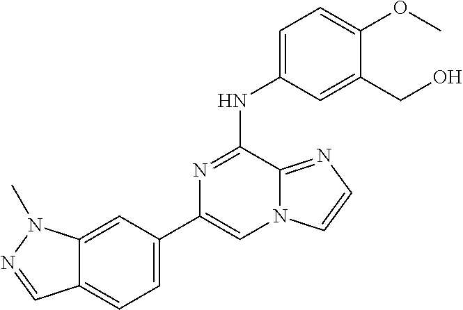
C12=CC(C3=CN4C(=NC=C4)C(NC4=CC=C(OC)C(CO)=C4)=N3)=CC=C1C=NN2C
